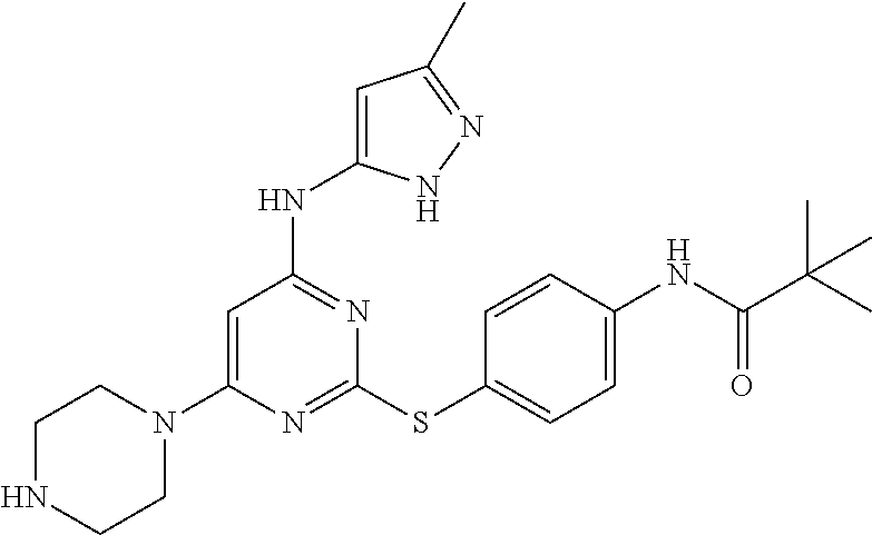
N1=C(SC2=CC=C(NC(C(C)(C)C)=O)C=C2)N=C(NC2=CC(C)=NN2)C=C1N1CCNCC1
